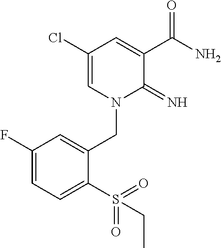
C1(Cl)=CN(CC2=CC(F)=CC=C2S(=O)(=O)CC)C(=N)C(C(N)=O)=C1
